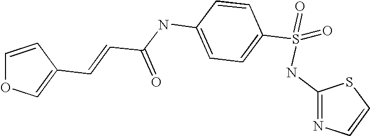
C(=CC(NC1=CC=C(S(NC2=NC=CS2)(=O)=O)C=C1)=O)C1=COC=C1
